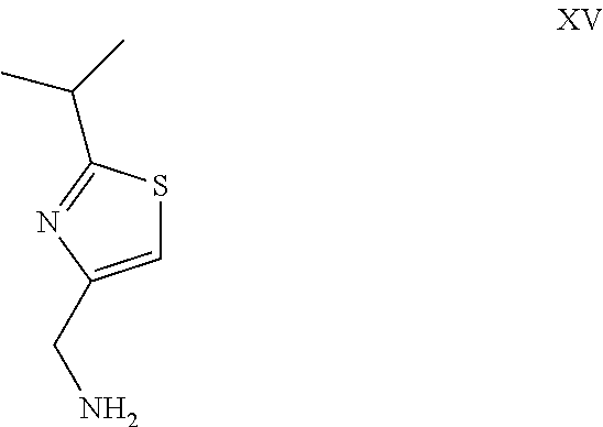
C1=C(CN)N=C(C(C)C)S1
